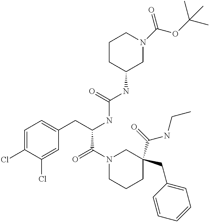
C1=C(Cl)C(Cl)=CC(CC(NC(NC2CN(C(OC(C)(C)C)=O)CCC2)=O)C(=O)N2CCCC(C(=O)NCC)(CC3=CC=CC=C3)C2)=C1
